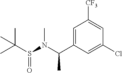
C1([CF3])=CC(Cl)=CC(C(N(C)S(C(C)(C)C)=O)C)=C1
